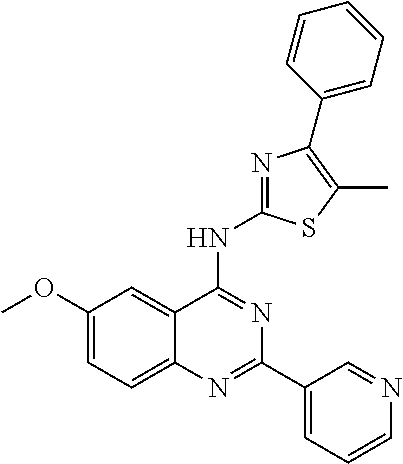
C1(OC)=CC=C2C(=C1)C(NC1=NC(C3=CC=CC=C3)=C(C)S1)=NC(C1=CC=CN=C1)=N2
